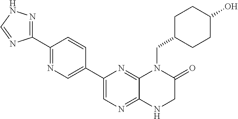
C12=NC=C(C3=CN=C(C4=NNC=N4)C=C3)N=C1N(CC1CCC(O)CC1)C(=O)CN2
